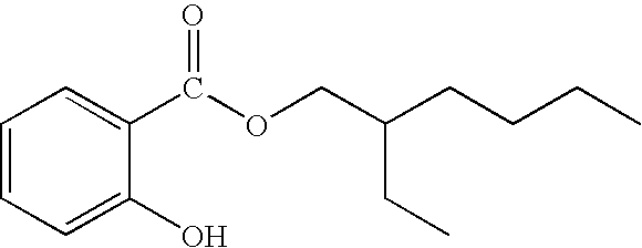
C1=CC=C(O)C(C(OCC(CCCC)CC)=O)=C1
